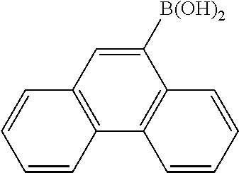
C1([B(OH)2])=CC2=C(C3=C1C=CC=C3)C=CC=C2
